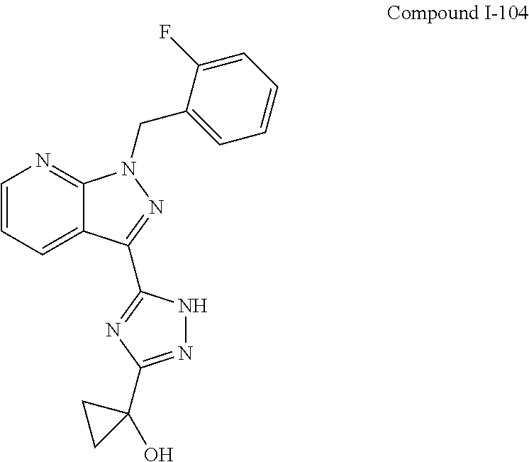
C1=CC=C2C(=N1)N(CC1=CC=CC=C1F)N=C2C1=NC(C2(O)CC2)=NN1
